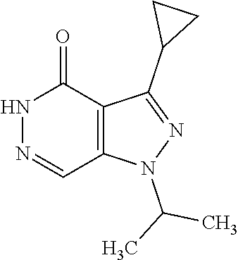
N1N=CC2=C(C1=O)C(C1CC1)=NN2C(C)C
